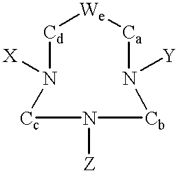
[We]1[Cd]N([X])[Cc]N([Z])[Cb]N([Y])[Ca]1
